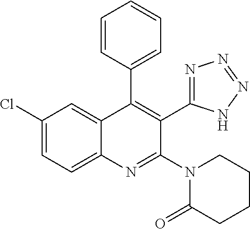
C1(Cl)=CC=C2C(=C1)C(C1=CC=CC=C1)=C(C1=NN=NN1)C(N1C(=O)CCCC1)=N2
